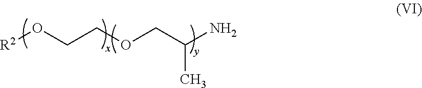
[R2]OCCOCC(N)C
